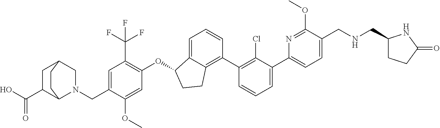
C(C1=CC(C(F)(F)F)=C(OC2C3=CC=CC(C4=C(Cl)C(C5=CC=C(CNCC6CCC(=O)N6)C(OC)=N5)=CC=C4)=C3CC2)C=C1OC)N1C2C(C(=O)O)CC(C1)CC2
